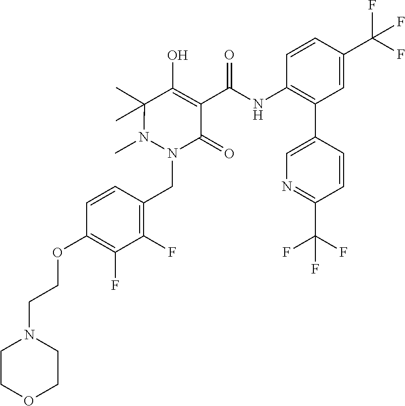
N1(CC2=C(F)C(F)=C(OCCN3CCOCC3)C=C2)N(C)C(C)(C)C(O)=C(C(NC2=C(C3=CN=C(C(F)(F)F)C=C3)C=C(C(F)(F)F)C=C2)=O)C1=O
